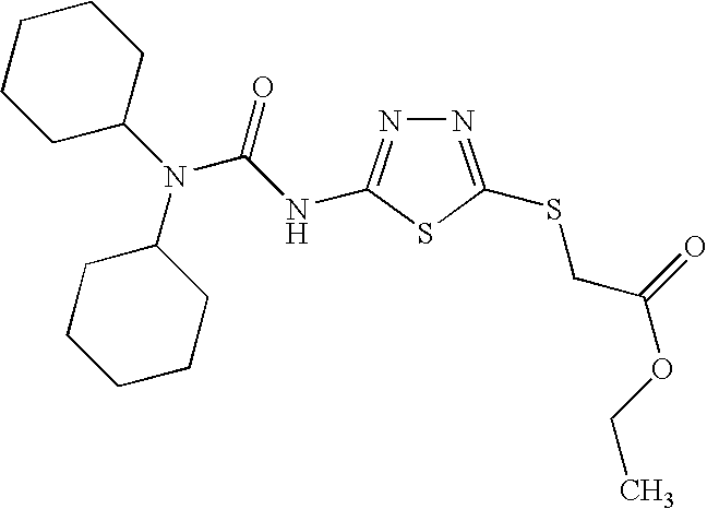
N1=C(SCC(OCC)=O)SC(NC(N(C2CCCCC2)C2CCCCC2)=O)=N1
